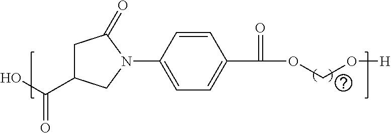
C1C(C(O)=O)CN(C2=CC=C(C(OCO[H])=O)C=C2)C1=O
